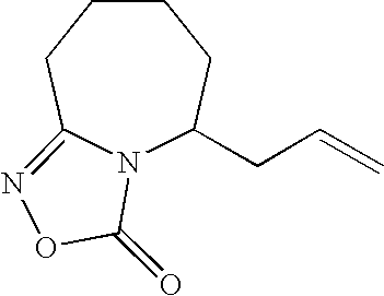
N12C(CC=C)CCCCC1=NOC2=O
